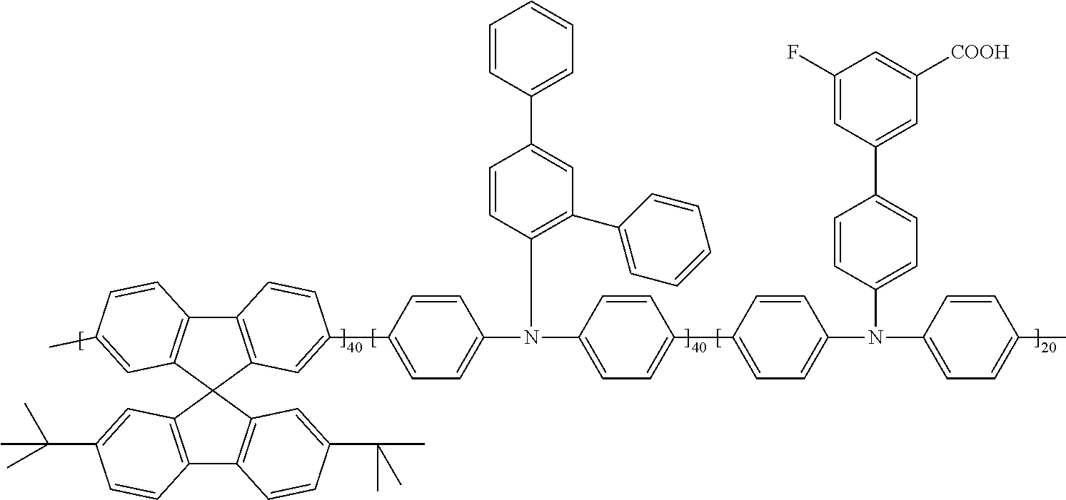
C12=C(C3(C4=C1C=CC(C)=C4)C1=C(C4=C3C=C(C(C)(C)C)C=C4)C=CC(C(C)(C)C)=C1)C=C(C1=CC=C(N(C3=CC=C(C4=CC=C(N(C5=CC=C(C)C=C5)C5=CC=C(C6=CC([COOH])=CC(F)=C6)C=C5)C=C4)C=C3)C3=C(C4=CC=CC=C4)C=C(C4=CC=CC=C4)C=C3)C=C1)C=C2
